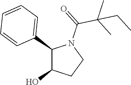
C1(C2=CC=CC=C2)C(O)CCN1C(=O)C(C)(C)CC
